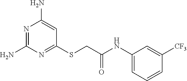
N1=C(N)N=C(SCC(NC2=CC=CC([CF3])=C2)=O)C=C1N
